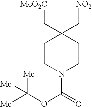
C1CN(C(=O)OC([Me])([Me])[Me])CCC1(C[MeO2C])C[NO2]
